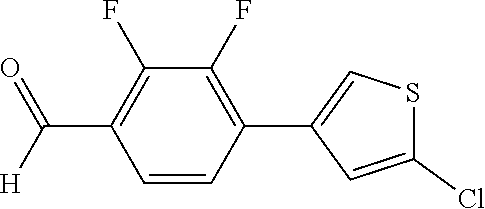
C1=CC(C2=CSC(Cl)=C2)=C(F)C(F)=C1C(=O)[H]
